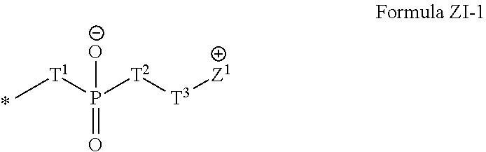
C[T1]P([T2][T3][Z1])([O-])=O
